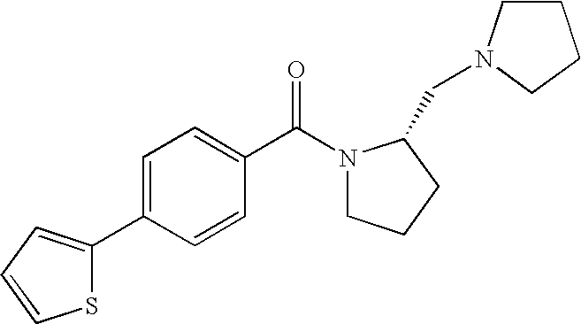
C1=C(C2=CC=CS2)C=CC(C(N2CCCC2CN2CCCC2)=O)=C1
